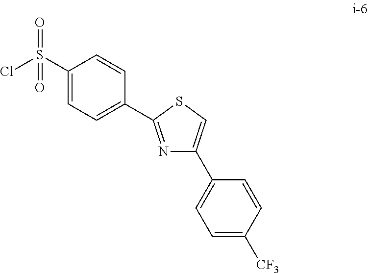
ClS(C1=CC=C(C2=NC(C3=CC=C([CF3])C=C3)=CS2)C=C1)(=O)=O
